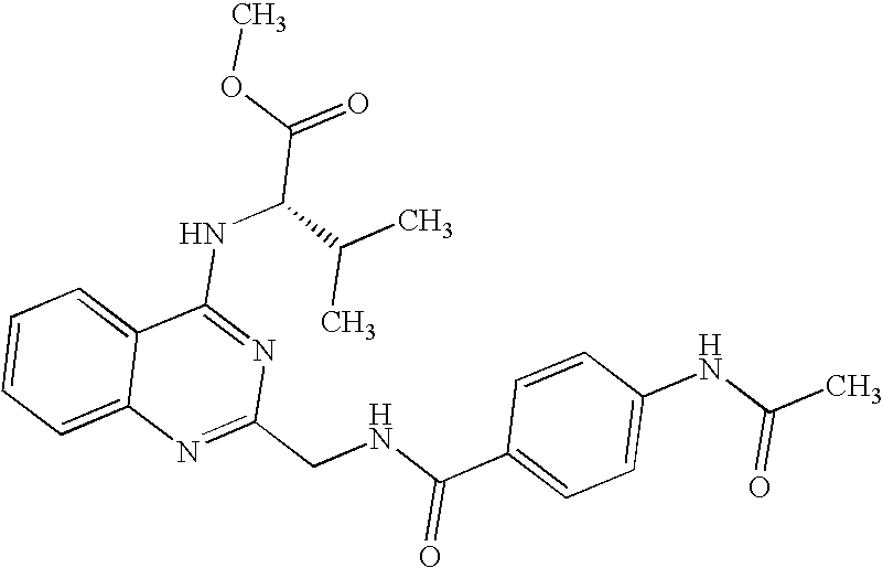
C12=CC=CC=C1N=C(CNC(C1=CC=C(NC(C)=O)C=C1)=O)N=C2NC(C(=O)OC)C(C)C
